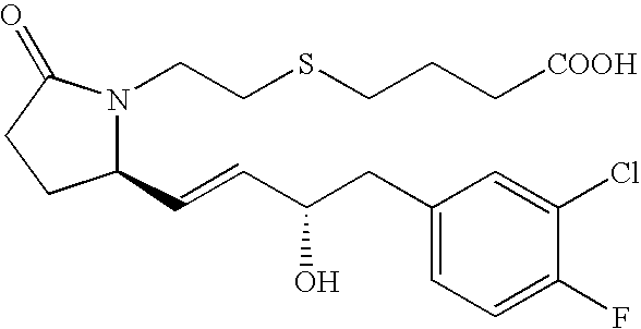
C1(C=CC(CC2=CC=C(F)C(Cl)=C2)O)N(CCSCCC[COOH])C(=O)CC1
